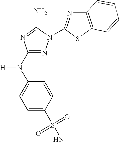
N1=C(N(C2=CC=C(S(=O)(=O)NC)C=C2)[H])N=C(N)N1C1=NC2=C(S1)C=CC=C2
